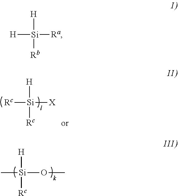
C[Si](OC)([H])[Rc].[Rc][Si]([X])([H])[Rc].[H][Si]([Ra])([H])[Rb]
